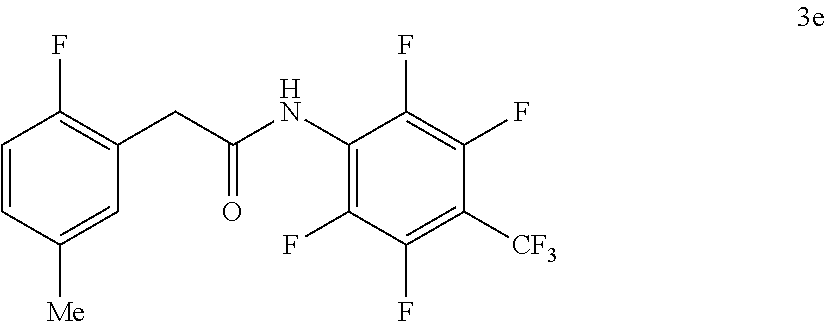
C1=CC([Me])=CC(CC(NC2=C(F)C(F)=C([CF3])C(F)=C2F)=O)=C1F
